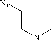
C(N(C)C)C[X3]
